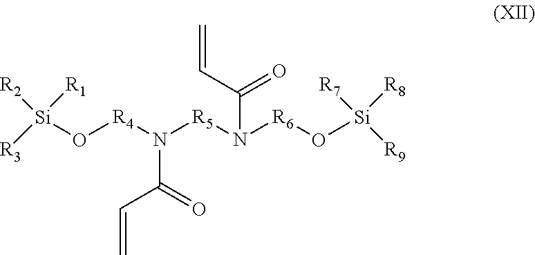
O([R4]N([R5]N([R6]O[Si]([R8])([R7])[R9])C(C=C)=O)C(=O)C=C)[Si]([R2])([R1])[R3]
